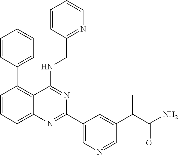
C1=CC(C2=C3C(=CC=C2)N=C(C2=CN=CC(C(C(=O)N)C)=C2)N=C3NCC2=NC=CC=C2)=CC=C1
